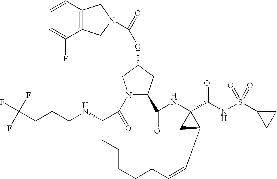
C12=C(C=CC=C1F)CN(C(=O)OC1CN3C(C1)C(=O)NC1(C(NS(C4CC4)(=O)=O)=O)CC1C=CCCCCCC(NCCCC(F)(F)F)C3=O)C2
